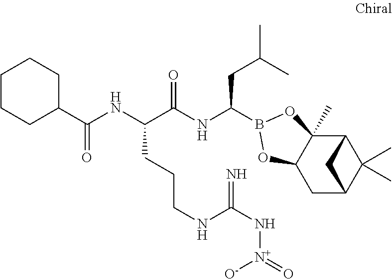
C12C3(C)C(CC(C1(C)C)C2)OB(C(NC(C(NC(C1CCCCC1)=O)CCCNC(N[N+]([O-])=O)=N)=O)CC(C)C)O3
